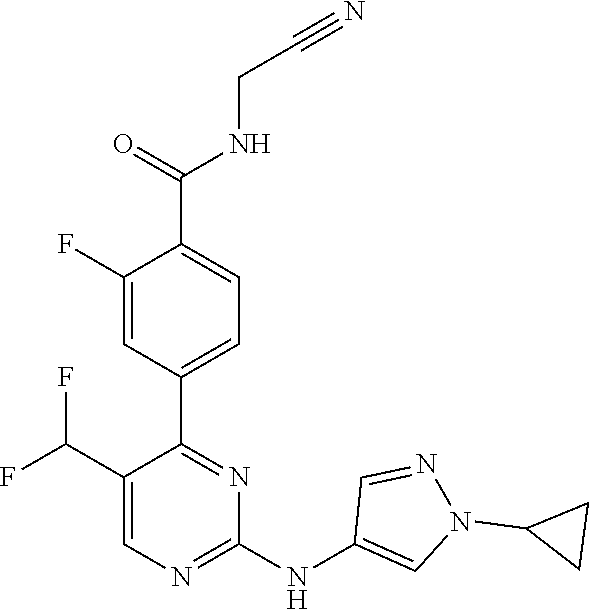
C1(C2=NC(NC3=CN(C4CC4)N=C3)=NC=C2C(F)F)=CC=C(C(NCC#N)=O)C(F)=C1
